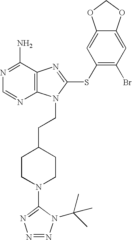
N1=C(N)C2=C(N=C1)N(CCC1CCN(C3=NN=NN3C(C)(C)C)CC1)C(SC1=C(Br)C=C3C(=C1)OCO3)=N2
